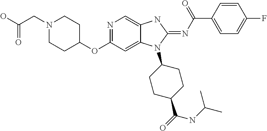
N1=C(OC2CCN(CC(=O)O)CC2)C=C2C(=C1)NC(=NC(C1=CC=C(F)C=C1)=O)N2C1CCC(C(NC(C)C)=O)CC1
